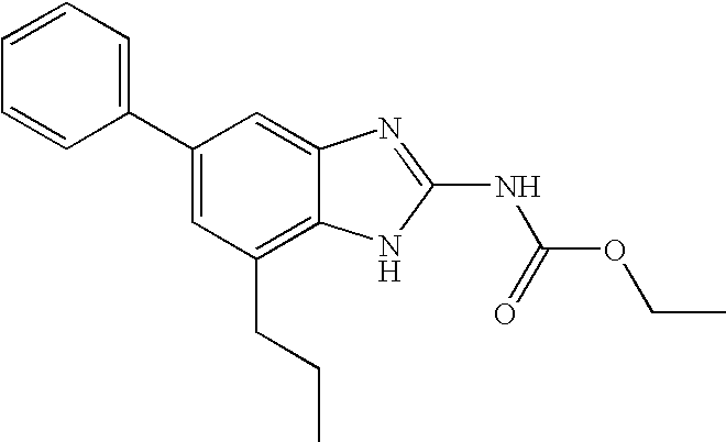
C1=CC=CC(C2=CC(CCC)=C3C(=C2)N=C(NC(OCC)=O)N3)=C1
